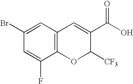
C1(Br)=CC2=C(C(F)=C1)OC([CF3])C(C(O)=O)=C2
